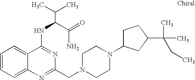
C1=CC=C2C(=C1)C(NC(C(N)=O)C(C)C)=NC(CN1CCN(C3CCC(C(C)(C)CC)C3)CC1)=N2
